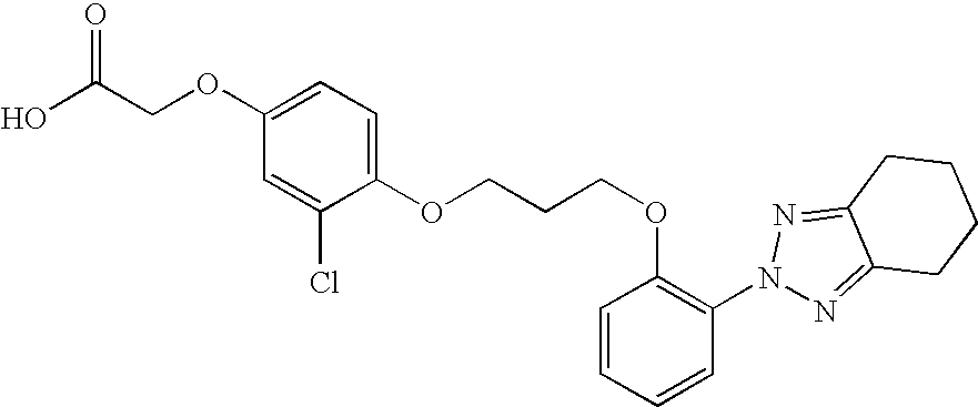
C(COC1=CC=C(OCCCOC2=C(N3N=C4C(=N3)CCCC4)C=CC=C2)C(Cl)=C1)(O)=O
